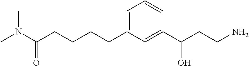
CN(C(CCCCC1=CC=CC(C(CCN)O)=C1)=O)C
